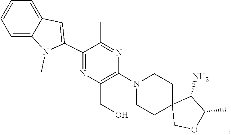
C1C2(COC(C)C2N)CCN(C2=C(CO)N=C(C3=CC4=CC=CC=C4N3C)C(C)=N2)C1
